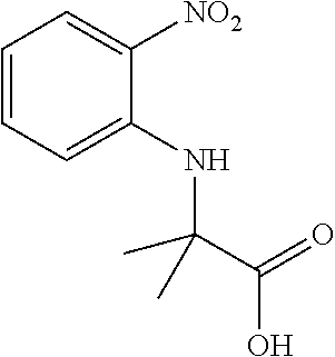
C1=CC=C(NC(C)(C(O)=O)C)C([NO2])=C1
